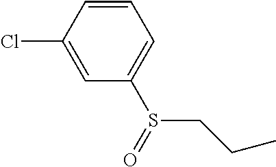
C(C)CS(C1=CC=CC(Cl)=C1)=O
